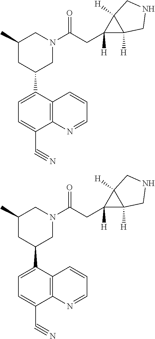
C1(C2=CC=C(C#N)C3=C2C=CC=N3)CC(C)CN(C(=O)CC2([H])C3([H])C2([H])CNC3)C1.C1(C2=CC=C(C#N)C3=C2C=CC=N3)CC(C)CN(C(=O)CC2([H])C3([H])C2([H])CNC3)C1
